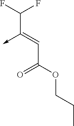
C(C(OCCC)=O)=C(C(F)F)->C
